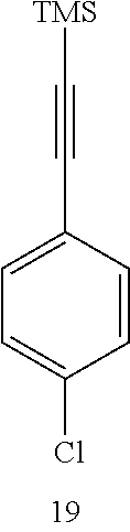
C1(C#C[TMS])=CC=C(Cl)C=C1
